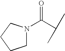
N1(C(C(C)C)=O)CCCC1
